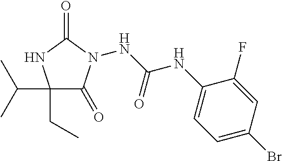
C1(CC)(C(C)C)C(=O)N(NC(NC2=CC=C(Br)C=C2F)=O)C(=O)N1
